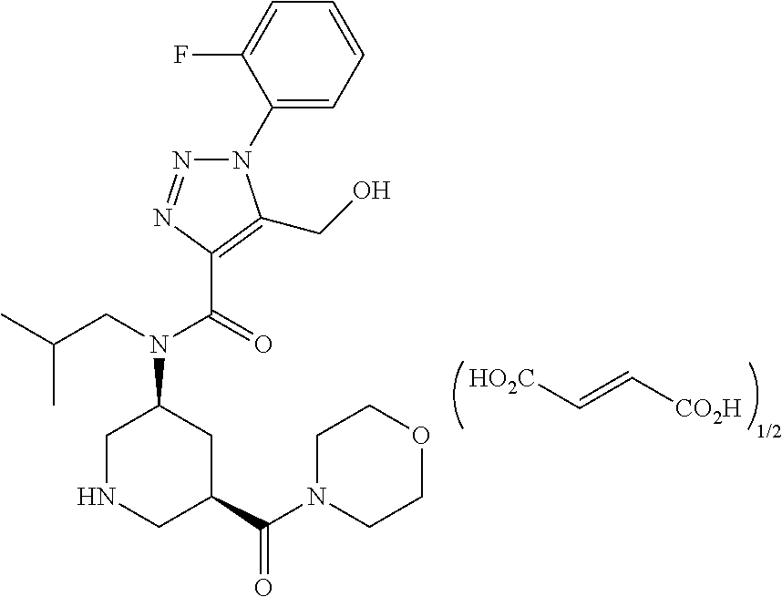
[HO2C]C=C[CO2H].[1/2].N1(C2=CC=CC=C2F)N=NC(C(=O)N(CC(C)C)C2CNCC(C(N3CCOCC3)=O)C2)=C1CO
